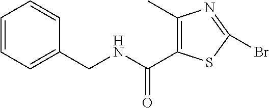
C1=CC=C(CNC(C2=C(C)N=C(Br)S2)=O)C=C1
